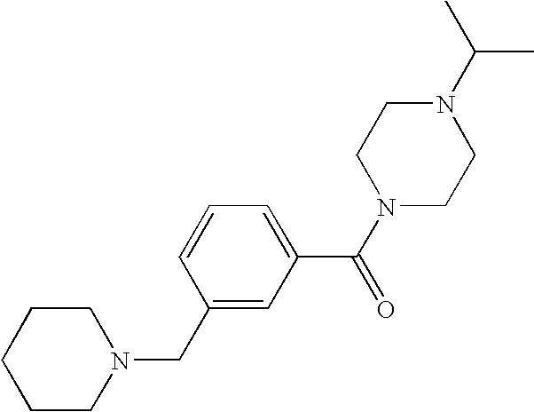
N1(C(C)C)CCN(C(C2=CC=CC(CN3CCCCC3)=C2)=O)CC1
